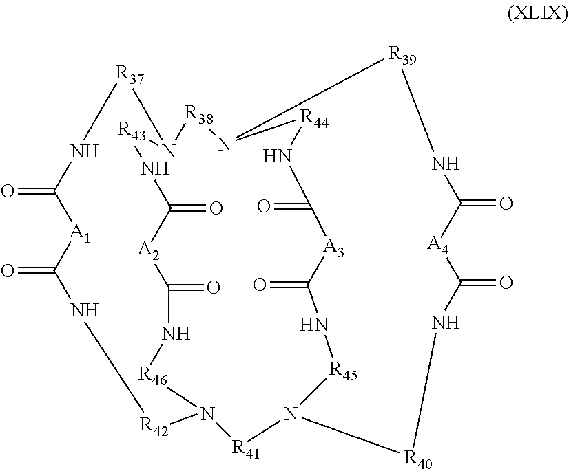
O=C1[A1]C(=O)N[R42]N2[R46]NC(=O)[A2]C(=O)N[R43]N(C[R37]CN1)[R38]N1[R44]NC(=O)[A3]C(=O)N[R45]N([R41]2)[R40]NC(=O)[A4]C(=O)N[R39]1
